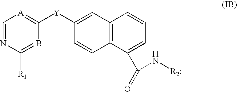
[Y](C1=[A]C=NC([R1])=B1)C1=CC2=C(C=C1)C(C(=O)N[R2])=CC=C2
